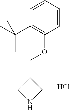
C1=CC=CC(OCC2CNC2)=C1C(C)(C)C.Cl
